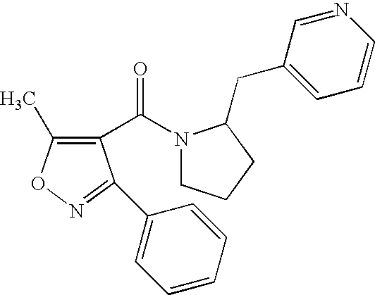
C1(C(N2CCCC2CC2=CC=CN=C2)=O)=C(C)ON=C1C1=CC=CC=C1
